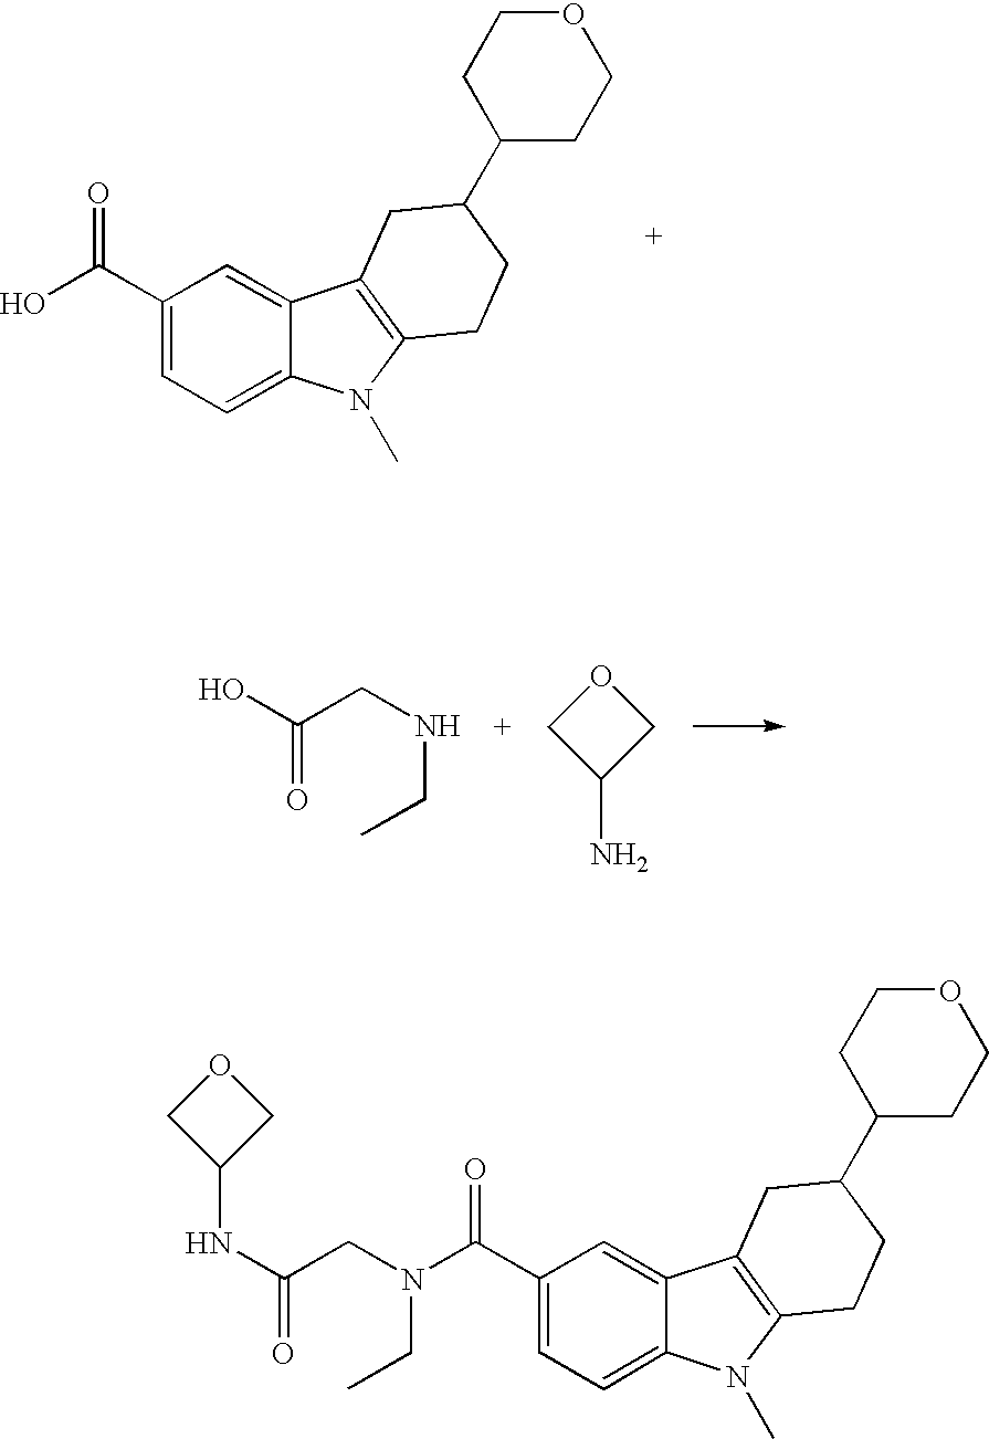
C1(C(O)=O)=CC=C2C(=C1)C1=C(N2C)CCC(C2CCOCC2)C1.O=C(O)CNCC.C1(N)COC1.C1(C(N(CC(NC2COC2)=O)CC)=O)=CC=C2C(=C1)C1=C(N2C)CCC(C2CCOCC2)C1
